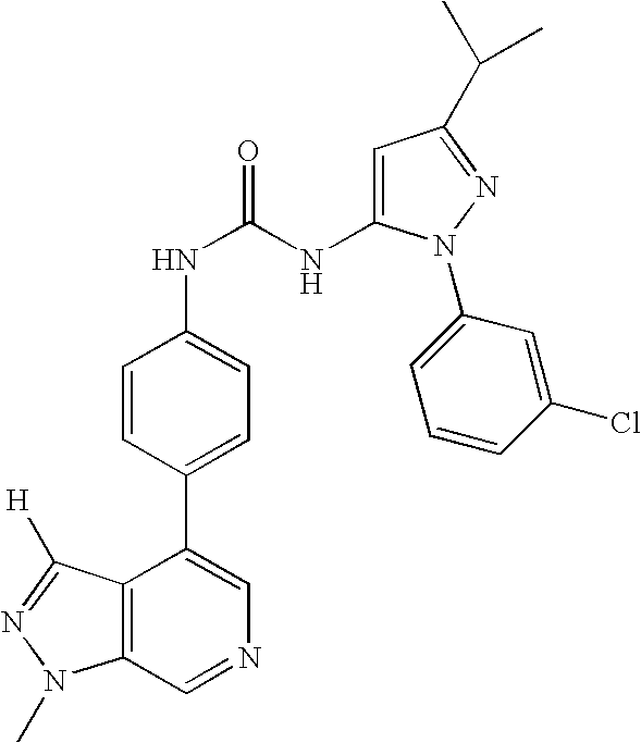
C12=C(C=NC=C1C1=CC=C(NC(NC3=CC(C(C)C)=NN3C3=CC=CC(Cl)=C3)=O)C=C1)N(C)N=C2[H]
